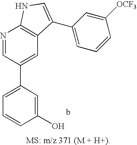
C1=C(C2=CC3=C(N=C2)NC=C3C2=CC=CC([OCF3])=C2)C=C(O)C=C1
